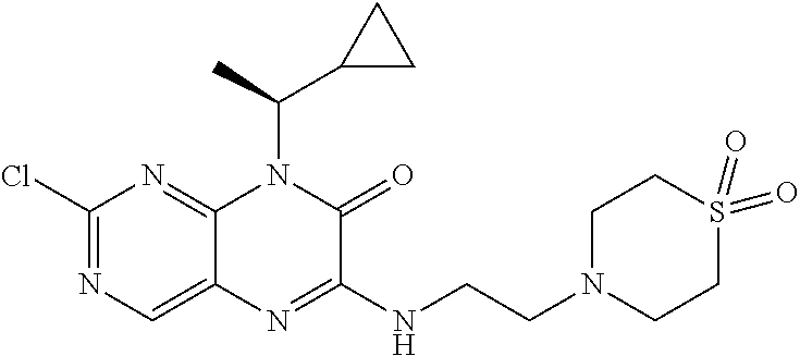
C1(Cl)=NC=C2C(=N1)N(C(C1CC1)C)C(=O)C(NCCN1CCS(=O)(=O)CC1)=N2
